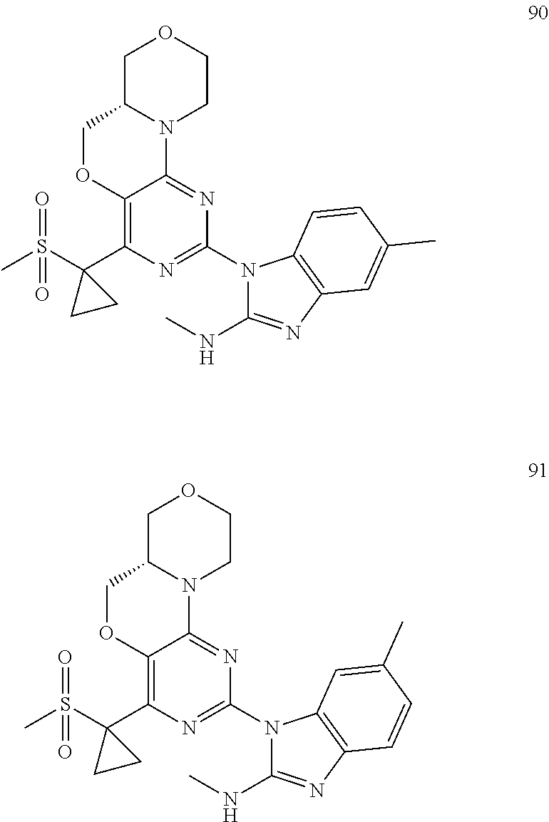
C1C2N(CCO1)C1=NC(N3C(NC)=NC4=C3C=CC(C)=C4)=NC(C3(S(C)(=O)=O)CC3)=C1OC2.C1C2N(CCO1)C1=NC(N3C(NC)=NC4=C3C=C(C)C=C4)=NC(C3(S(C)(=O)=O)CC3)=C1OC2
